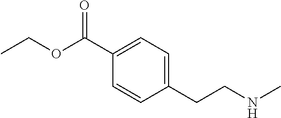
C1(C(OCC)=O)=CC=C(CCNC)C=C1
